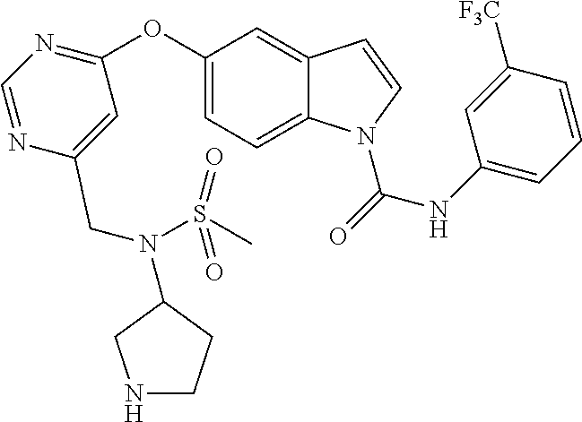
C1=NC(CN(C2CCNC2)S(C)(=O)=O)=CC(OC2=CC=C3C(=C2)C=CN3C(NC2=CC=CC([F3C])=C2)=O)=N1
